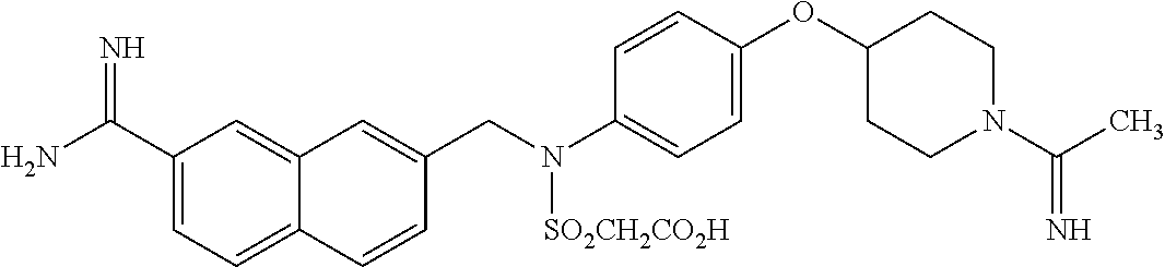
C1(C(N)=N)=CC=C2C(=C1)C=C(CN(C1=CC=C(OC3CCN(C(C)=N)CC3)C=C1)[SO2CH2CO2H])C=C2
